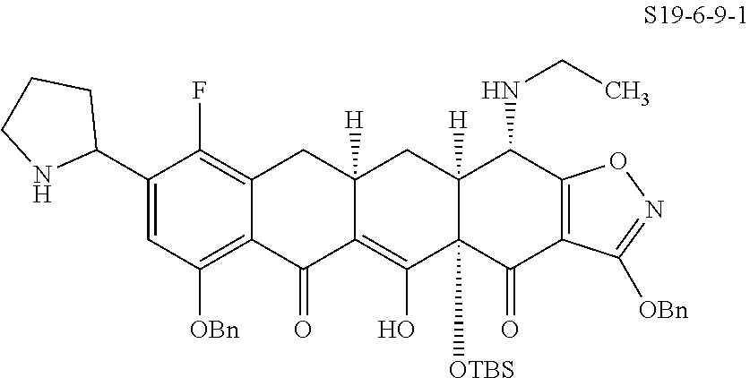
C1(C2CCCN2)=CC([OBn])=C2C(=C1F)CC1([H])C(=C(O)C3([OTBS])C([H])(C1)C(NCC)C1=C(C3=O)C([OBn])=NO1)C2=O
